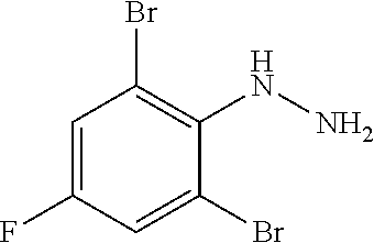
C1=C(F)C=C(Br)C(NN)=C1Br
